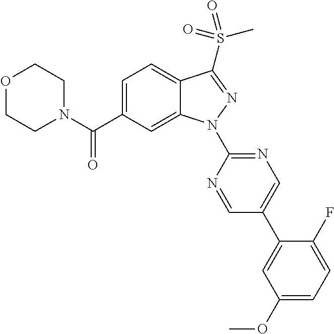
C12=CC=C(C(N3CCOCC3)=O)C=C1N(C1=NC=C(C3=CC(OC)=CC=C3F)C=N1)N=C2S(=O)(C)=O
